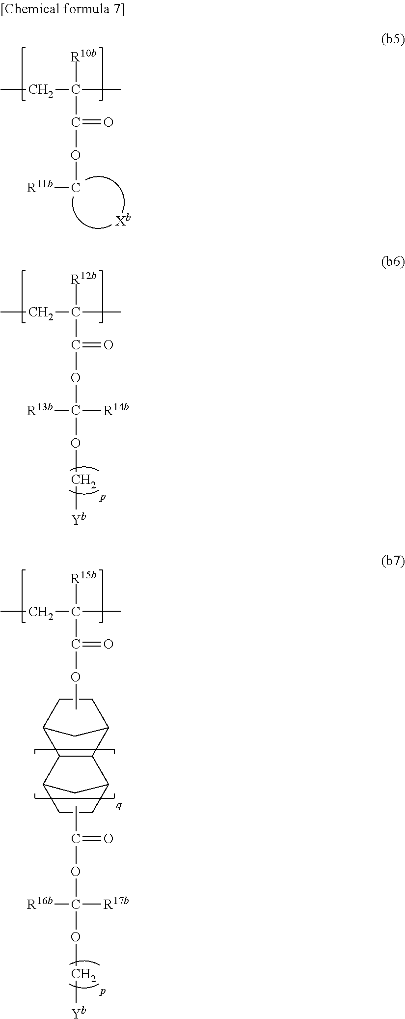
CCC(C)([R10b])C(OC[R11b])=O.CCC(C)([R12b])C(OC([R13b])([R14b])OC[Yb])=O.CCC(C)([R15b])C(=O)OC.O(C([R16b])([R17b])OC[Yb])C(=O)C.C1CC2C3C(C1C2)C1CCC3C1
